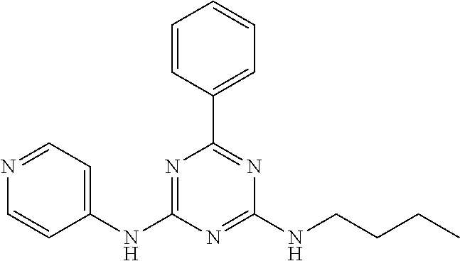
C1(NC2=NC(C3=CC=CC=C3)=NC(NCCCC)=N2)=CC=NC=C1
